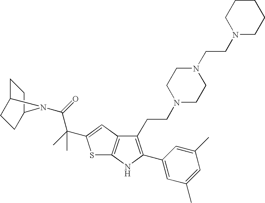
C12=C(C=C(C(C)(C(=O)N3C4CCC3CC4)C)S1)C(CCN1CCN(CCN3CCCCC3)CC1)=C(C1=CC(C)=CC(C)=C1)N2
